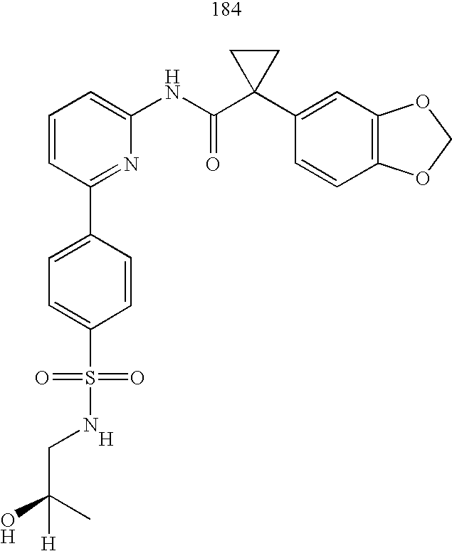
[H].C1=CC=C(NC(C2(C3=CC4=C(C=C3)OCO4)CC2)=O)N=C1C1=CC=C(S(=O)(=O)NCC(O)(C)[H])C=C1
